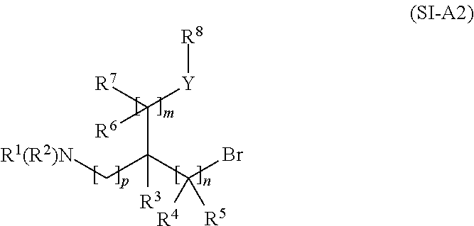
[R1(R2)N]CC(C(Br)([R4])[R5])(C([R7])([Y][R8])[R6])[R3]
